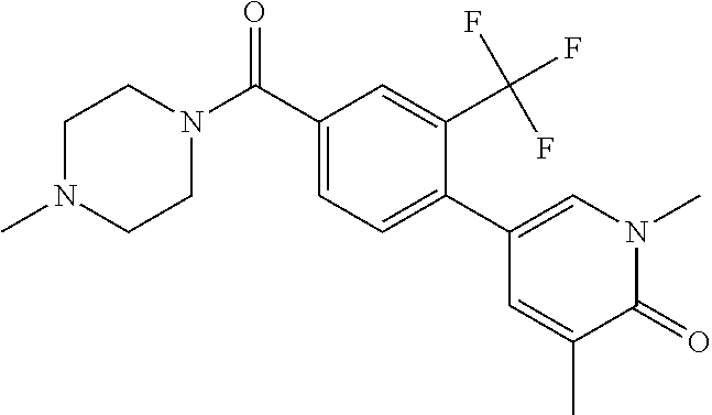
C1N(C)CCN(C(C2=CC=C(C3=CN(C)C(=O)C(C)=C3)C(C(F)(F)F)=C2)=O)C1
